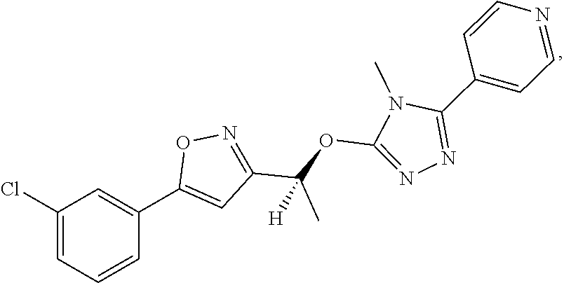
C1(Cl)=CC=CC(C2=CC(C(OC3=NN=C(C4=CC=NC=C4)N3C)(C)[H])=NO2)=C1
